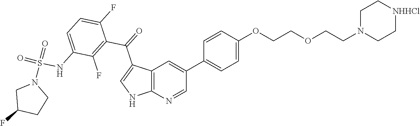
C12=C(N=CC(C3=CC=C(OCCOCCN4CC[NHHCl]CC4)C=C3)=C1)NC=C2C(=O)C1=C(F)C(NS(=O)(=O)N2CC(F)CC2)=CC=C1F
